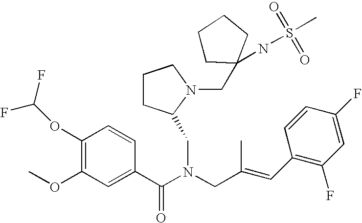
C1(OC(F)F)=C(OC)C=C(C(N(CC(C)=CC2=C(F)C=C(F)C=C2)CC2CCCN2CC2(NS(C)(=O)=O)CCCC2)=O)C=C1
